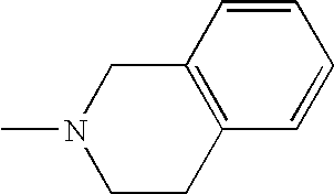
CN1CCC2=C(C1)C=CC=C2
